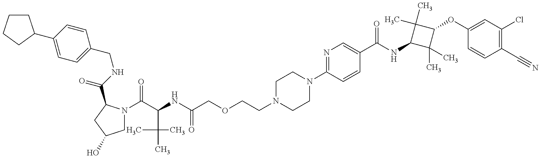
C1=C(C2CCCC2)C=CC(CNC(=O)C2N(C(C(NC(COCCN3CCN(C4=NC=C(C(NC5C(C)(C)C(OC6=CC(Cl)=C(C#N)C=C6)C5(C)C)=O)C=C4)CC3)=O)C(C)(C)C)=O)CC(O)C2)=C1
